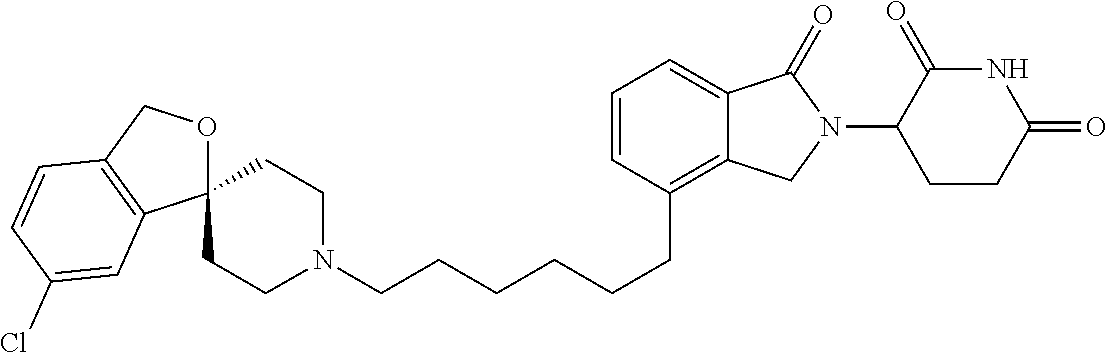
C(CCCC1=C2C(=CC=C1)C(=O)N(C1C(=O)NC(=O)CC1)C2)CCN1CCC2(CC1)OCC1=C2C=C(Cl)C=C1
